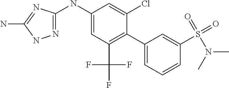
N1=C(NC2=CC(C(F)(F)F)=C(C3=CC=CC(S(N(C)C)(=O)=O)=C3)C(Cl)=C2)N=C(N)N1
